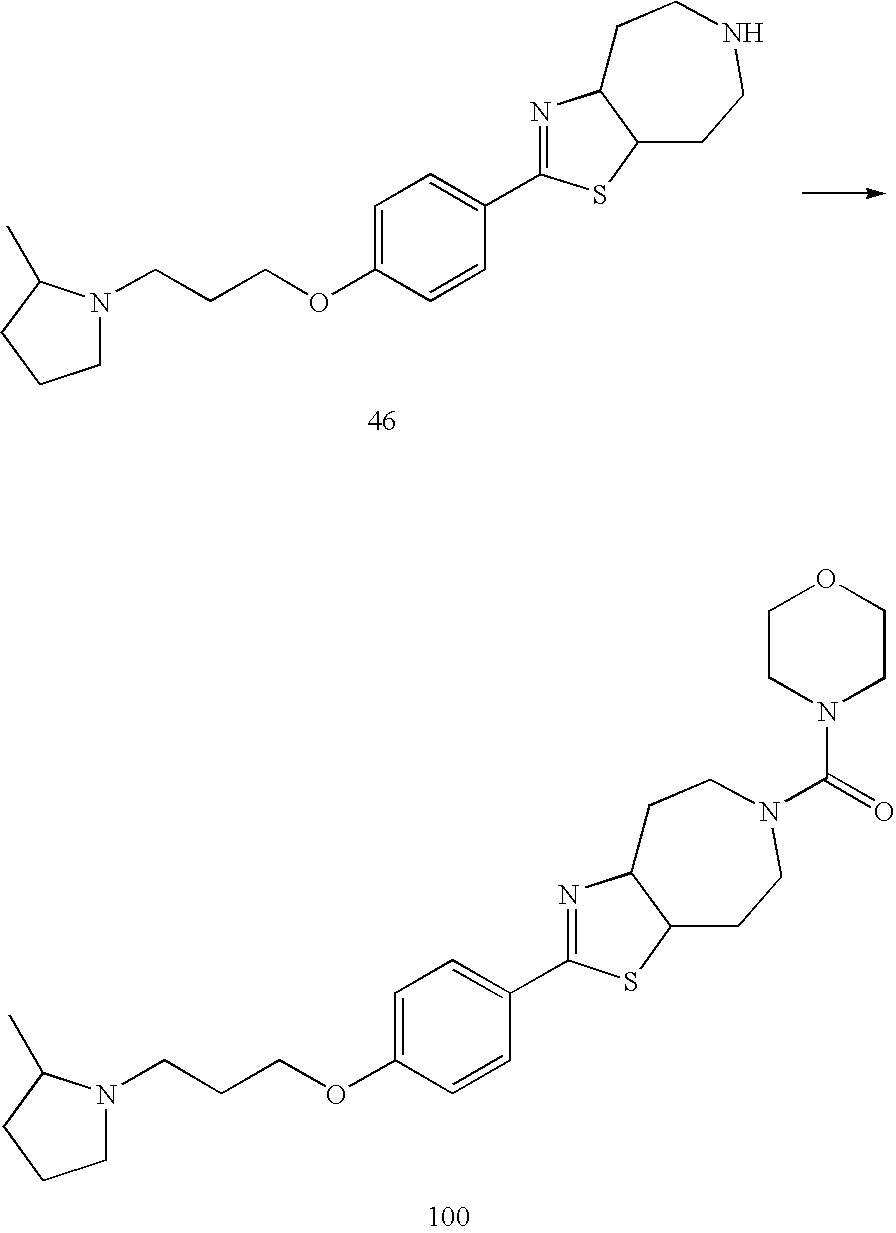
C1N(CCCOC2=CC=C(C3=NC4C(S3)CCN(C(=O)N3CCOCC3)CC4)C=C2)C(C)CC1.C1N(CCCOC2=CC=C(C3=NC4C(S3)CCNCC4)C=C2)C(C)CC1
